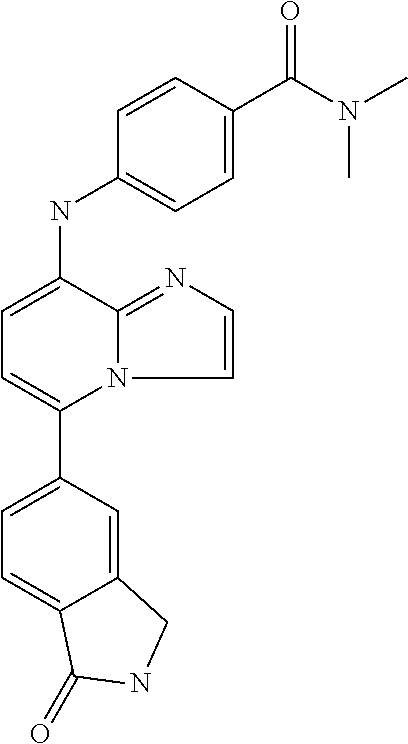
C12=CC(C3=CC=C(NC4=CC=C(C(N(C)C)=O)C=C4)C4=NC=CN34)=CC=C1C(=O)NC2
